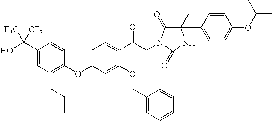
C1(C(O)([F3C])[CF3])=CC(CCC)=C(OC2=CC=C(C(CN3C(=O)C(C4=CC=C(OC(C)C)C=C4)(C)NC3=O)=O)C(OCC3=CC=CC=C3)=C2)C=C1
